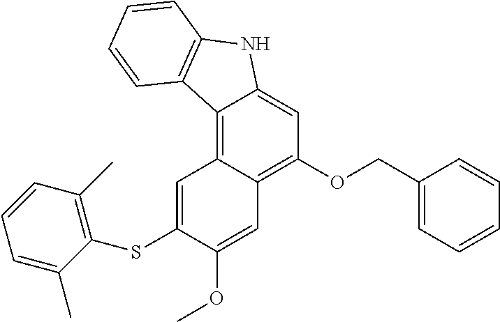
C12=C3C(=C(OCC4=CC=CC=C4)C=C1NC1=C2C=CC=C1)C=C(OC)C(SC1=C(C)C=CC=C1C)=C3
